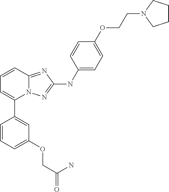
C1=CC2=NC(NC3=CC=C(OCCN4CCCC4)C=C3)=NN2C(C2=CC(OCC(=O)N)=CC=C2)=C1
